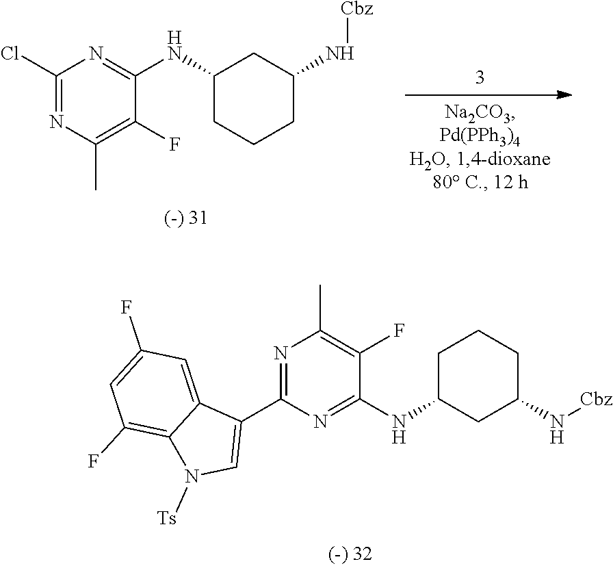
N1=C(Cl)N=C(NC2CC(N[Cbz])CCC2)C(F)=C1C.N1=C(C2=CN([Ts])C3=C(F)C=C(F)C=C23)N=C(NC2CC(N[Cbz])CCC2)C(F)=C1C
